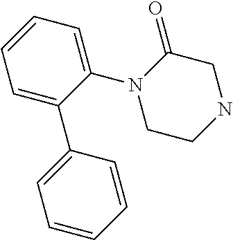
C1=C(C2=CC=CC=C2)C(N2CCNCC2=O)=CC=C1
